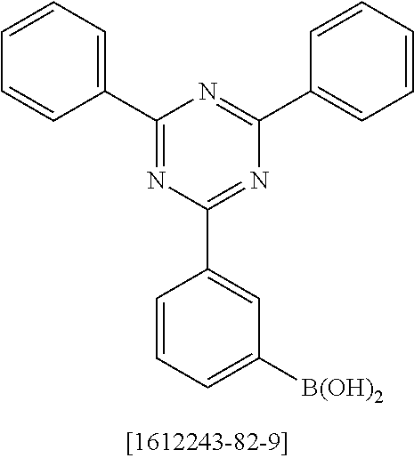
C1(C2=NC(C3=CC([B(OH)2])=CC=C3)=NC(C3=CC=CC=C3)=N2)=CC=CC=C1
